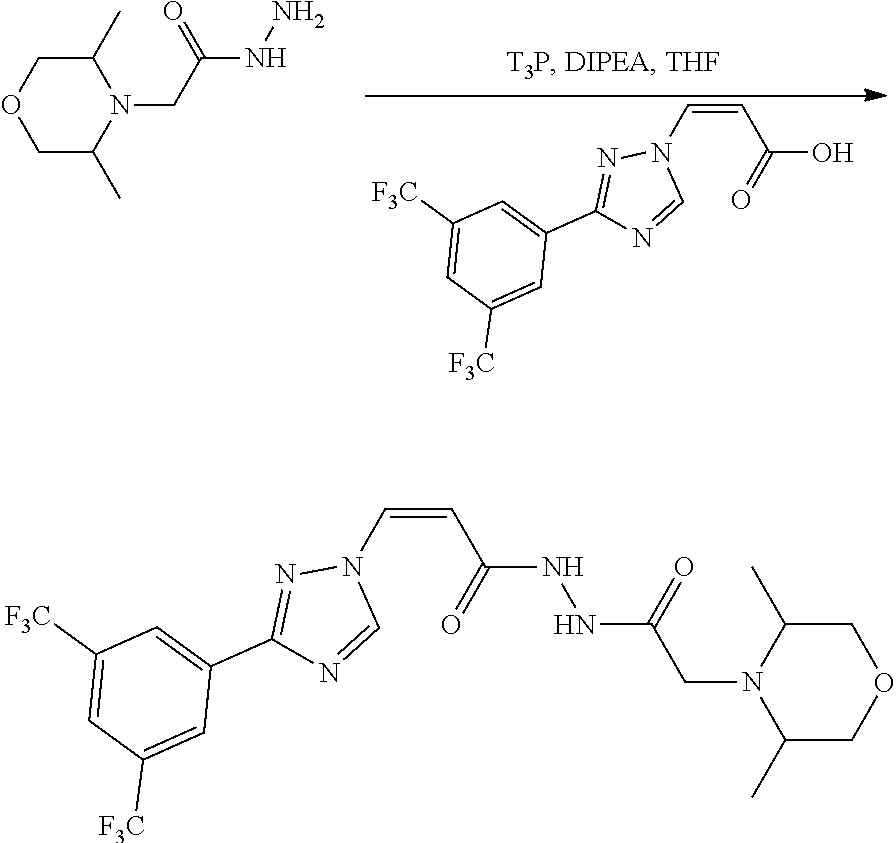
C1([F3C])=CC([F3C])=CC(C2=NN(C=CC(O)=O)C=N2)=C1.NNC(CN1C(C)COCC1C)=O.C1([F3C])=CC([F3C])=CC(C2=NN(C=CC(NNC(CN3C(C)COCC3C)=O)=O)C=N2)=C1
